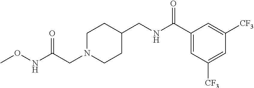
C(CN1CCC(CNC(C2=CC([CF3])=CC([CF3])=C2)=O)CC1)(NOC)=O
